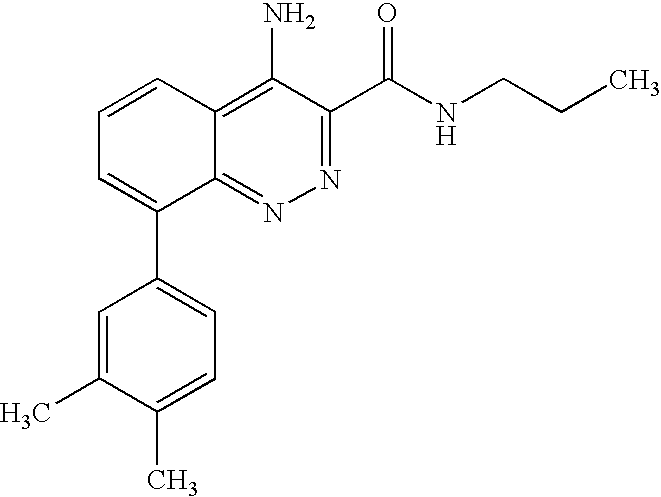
C1=C(C)C(C)=CC(C2=CC=CC3=C(N)C(C(=O)NCCC)=NN=C23)=C1
